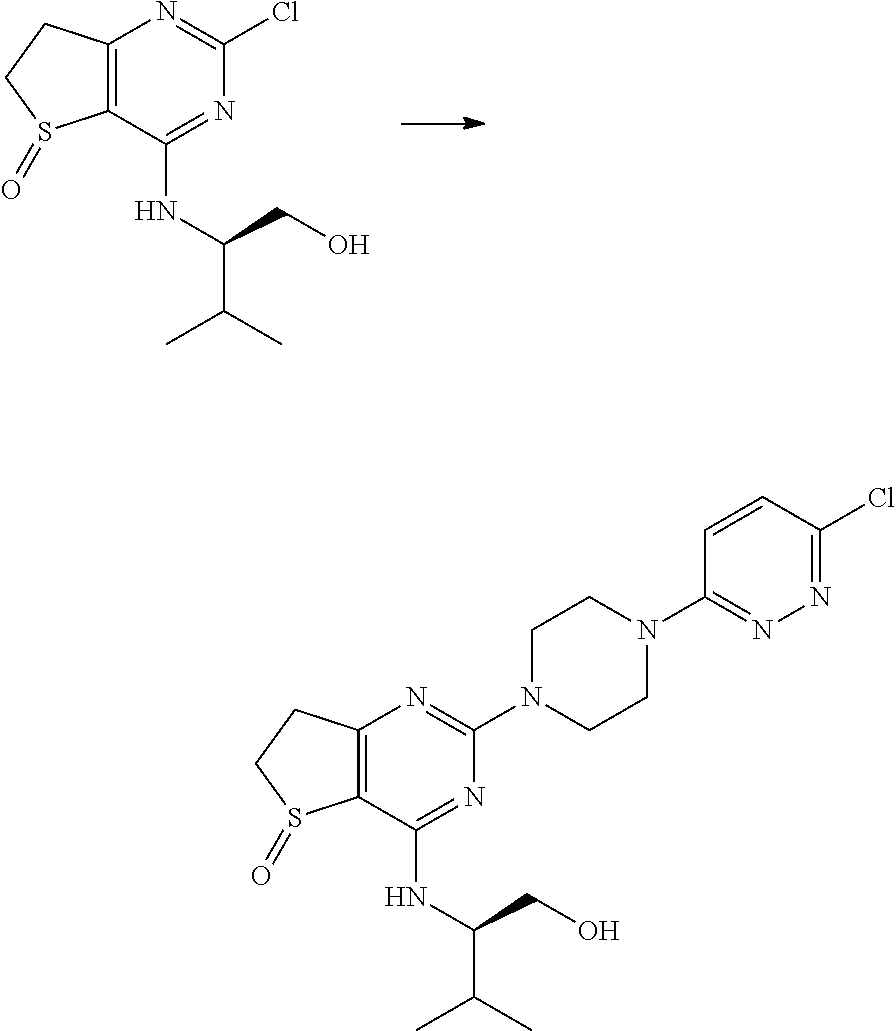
C12=C(C(NC(CO)C(C)C)=NC(Cl)=N1)S(=O)CC2.C12=C(C(NC(CO)C(C)C)=NC(N3CCN(C4=NN=C(Cl)C=C4)CC3)=N1)S(=O)CC2
